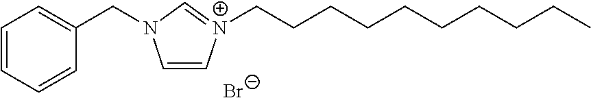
C1=C[N+](CCCCCCCCCC)=CN1CC1=CC=CC=C1.[Br-]
